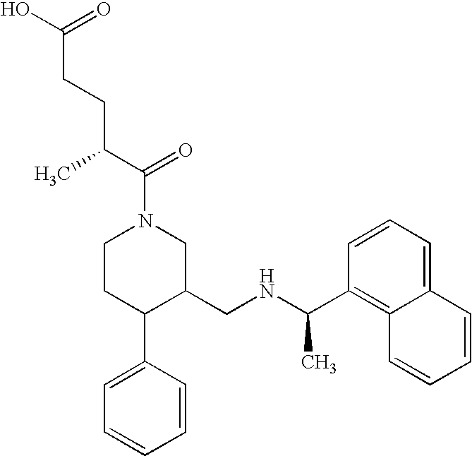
C1CC(C2=CC=CC=C2)C(CNC(C)C2=C3C(=CC=C2)C=CC=C3)CN1C(=O)C(C)CCC(O)=O
